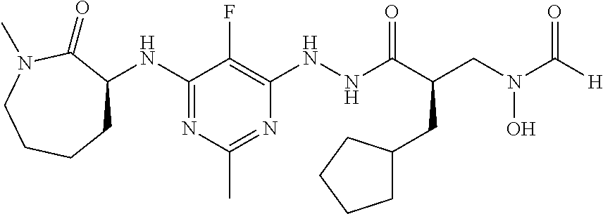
C1(NC2CCCCN(C)C2=O)=NC(C)=NC(NNC(C(CN(C([H])=O)O)CC2CCCC2)=O)=C1F
